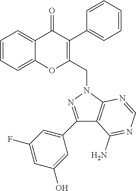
C1=CC=C2C(=C1)OC(CN1C3=C(C(N)=NC=N3)C(C3=CC(F)=CC(O)=C3)=N1)=C(C1=CC=CC=C1)C2=O
